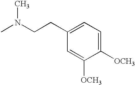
C1([OCH3])=CC=C(CCN(C)C)C=C1[OCH3]
